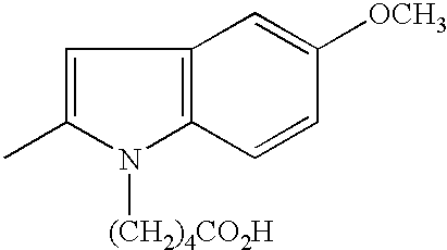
C1=C(C)N([(CH2)4CO2H])C2=C1C=C([OCH3])C=C2
